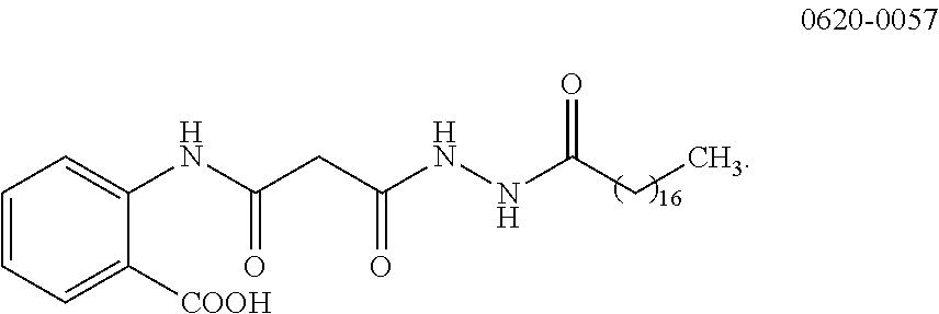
C1=CC=C([COOH])C(NC(CC(NNC(CC)=O)=O)=O)=C1
